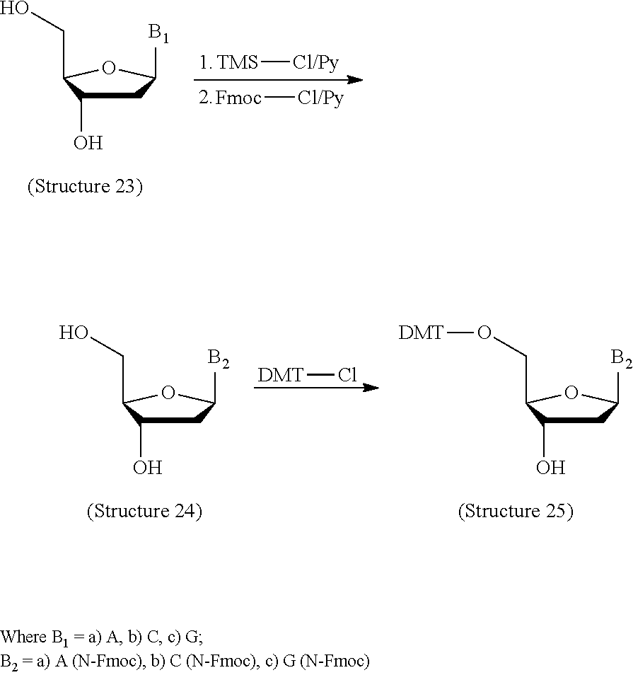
[Fmoc][Cl/Py].[TMS][Cl/Py].C1C(O)C(CO)OC1[B1].C1C(O)C(CO)OC1[B2].[DMT]Cl.C1C(O)C(CO[DMT])OC1[B2]
